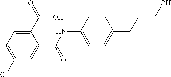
C1(NC(C2=CC(Cl)=CC=C2C(O)=O)=O)=CC=C(CCCO)C=C1
